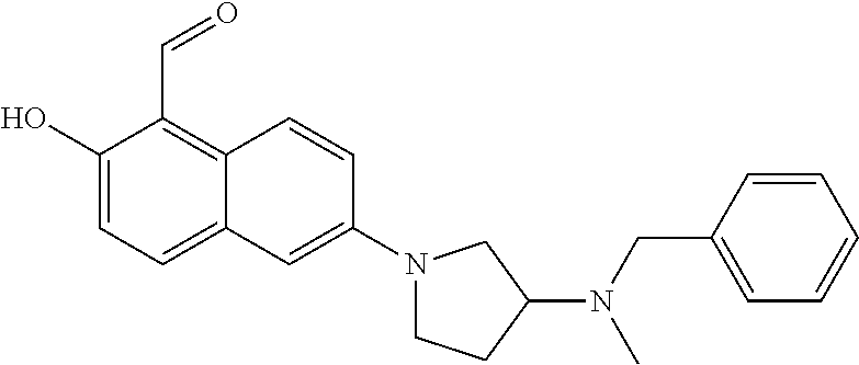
C1(O)=CC=C2C(=C1C=O)C=CC(N1CCC(N(CC3=CC=CC=C3)C)C1)=C2
